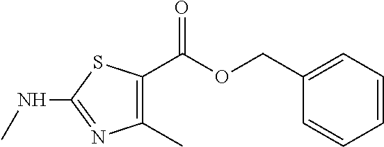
C1(C)=C(C(OCC2=CC=CC=C2)=O)SC(NC)=N1
